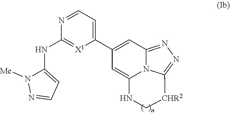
C1(C2=CC3=NN=C4N3C(=C2)NC[CHR2]4)=CC=NC(NC2=CC=NN2[Me])=[X1]1
